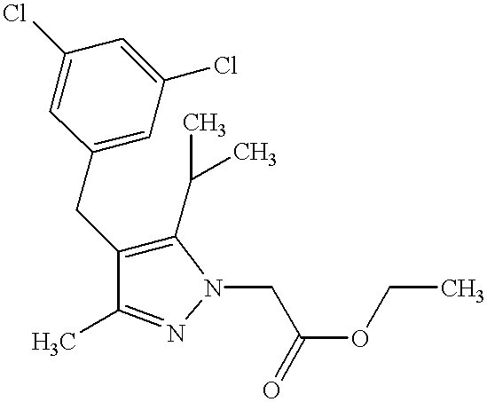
C1(CC2=C(C(C)C)N(CC(OCC)=O)N=C2C)=CC(Cl)=CC(Cl)=C1
